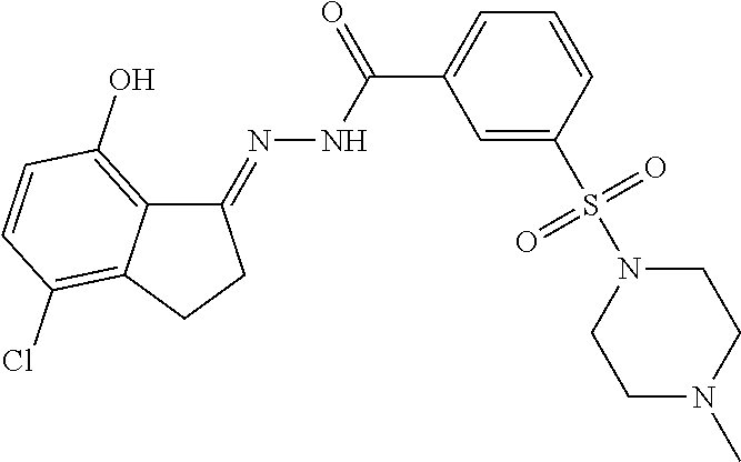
C1(=NNC(C2=CC=CC(S(N3CCN(C)CC3)(=O)=O)=C2)=O)C2=C(O)C=CC(Cl)=C2CC1
